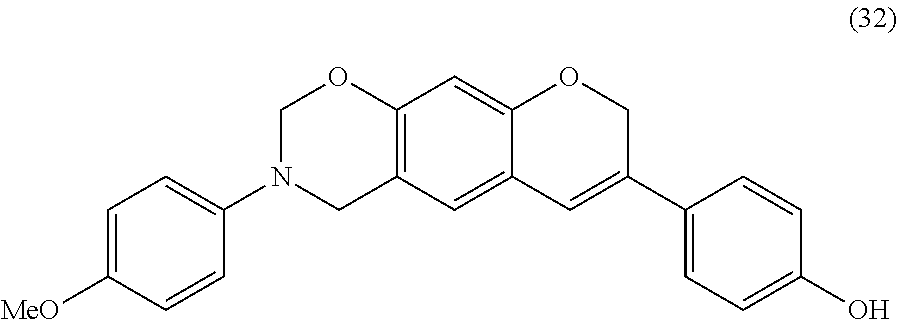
C1(N2CC3=C(OC2)C=C2C(=C3)C=C(C3=CC=C(O)C=C3)CO2)=CC=C([MeO])C=C1
